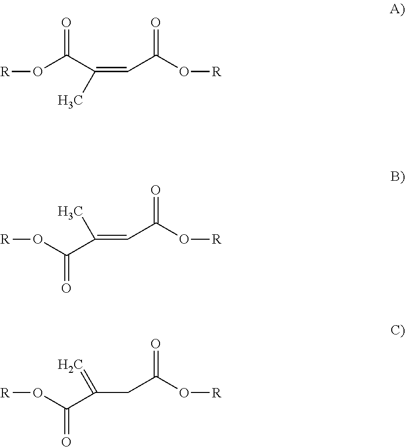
[R]OC(C(=CC(O[R])=O)C)=O.[R]OC(C(=CC(O[R])=O)C)=O.[R]OC(C(CC(O[R])=O)=C)=O
